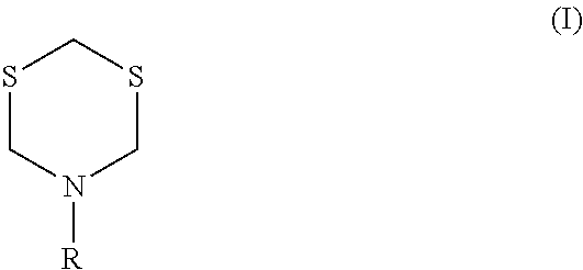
S1CN([R])CSC1
